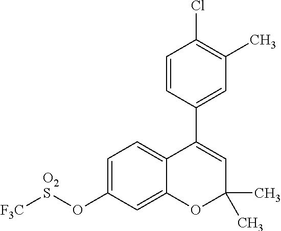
C1(C2=CC(C)(C)OC3=CC(O[O2S][F3C])=CC=C23)=CC(C)=C(Cl)C=C1
